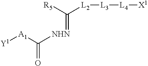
[L3]([L4][X1])[L2]C(=[NHN]C([A1][Y1])=O)[R5]
